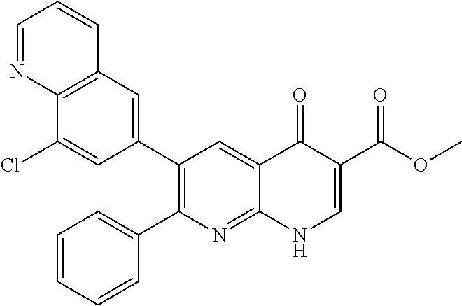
C12=C(C=C(C3=C(C4=CC=CC=C4)N=C4C(=C3)C(=O)C(C(OC)=O)=CN4)C=C1Cl)C=CC=N2
